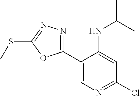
C1(C2=NN=C(SC)O2)=CN=C(Cl)C=C1NC(C)C
